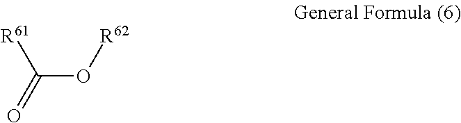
C(O[R62])(=O)[R61]
